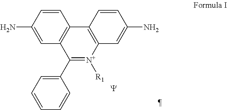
C1=CC(N)=CC2=C1C1=C([N+]([R1])=C2C2=CC=CC=C2)C=C(N)C=C1.[Y]
